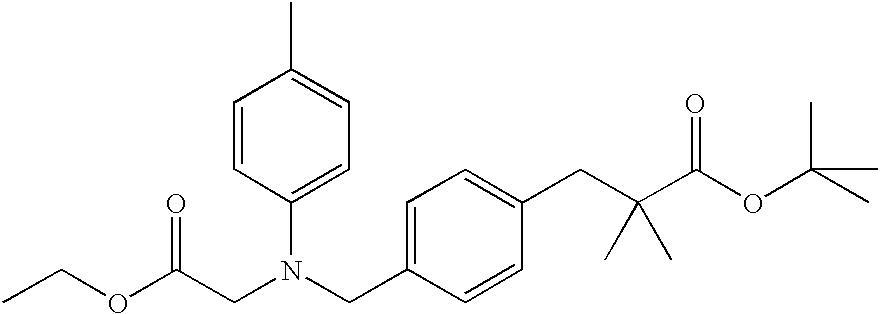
C1=C(CN(CC(OCC)=O)C2=CC=C(C)C=C2)C=CC(CC(C(OC(C)(C)C)=O)(C)C)=C1
